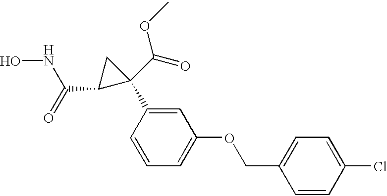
ONC(C1C(C(=O)OC)(C2=CC(OCC3=CC=C(Cl)C=C3)=CC=C2)C1)=O
